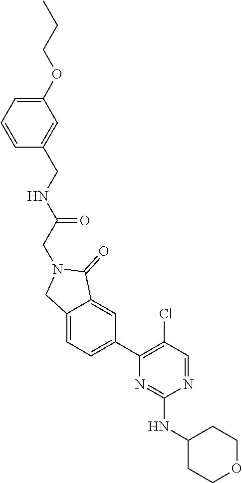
C1(OCCC)=CC=CC(CNC(=O)CN2CC3=CC=C(C4=C(Cl)C=NC(NC5CCOCC5)=N4)C=C3C2=O)=C1
